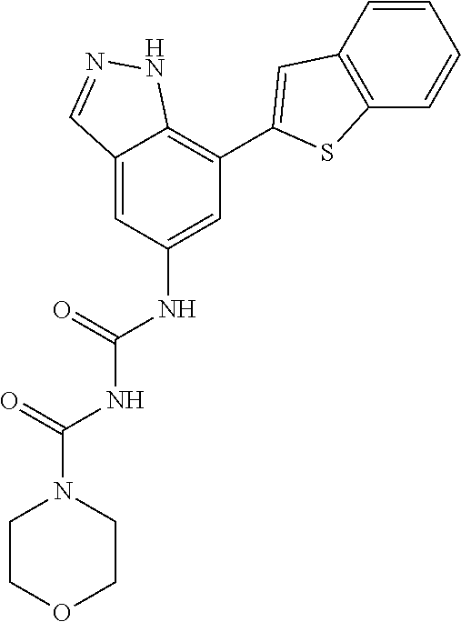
C12=CC(NC(=O)NC(=O)N3CCOCC3)=CC(C3=CC4=C(S3)C=CC=C4)=C1NN=C2
